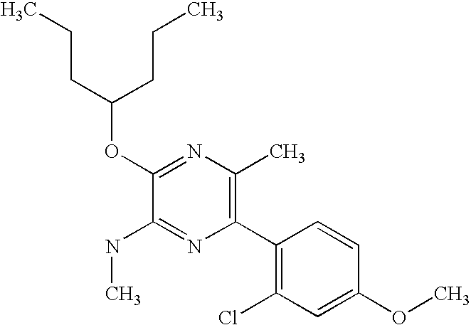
CCCC(OC1=NC(C)=C(C2=C(Cl)C=C(OC)C=C2)N=C1NC)CCC
